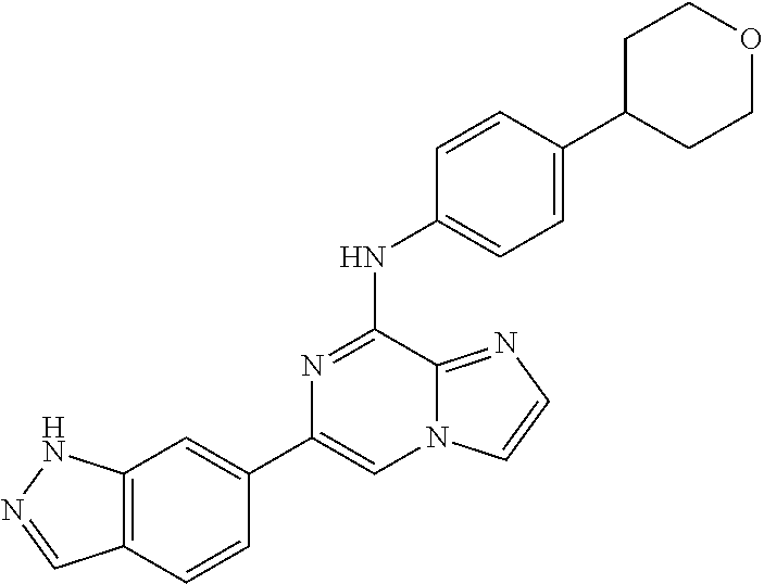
C1(C2=CC3=C(C=C2)C=NN3)=CN2C(=NC=C2)C(NC2=CC=C(C3CCOCC3)C=C2)=N1
